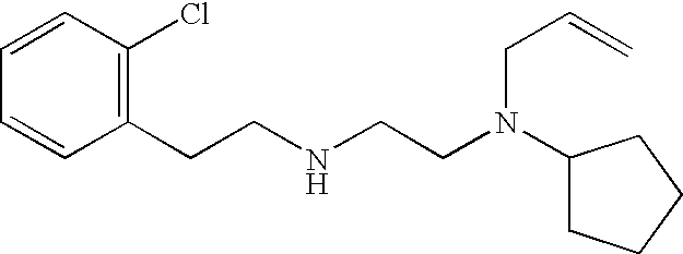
C1(CCNCCN(C2CCCC2)CC=C)=C(Cl)C=CC=C1
